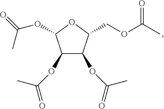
C(OC1C(OC(=O)C)C(OC(=O)C)C(COC(C)=O)O1)(=O)C
